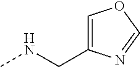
C1=C(CNC)N=CO1
